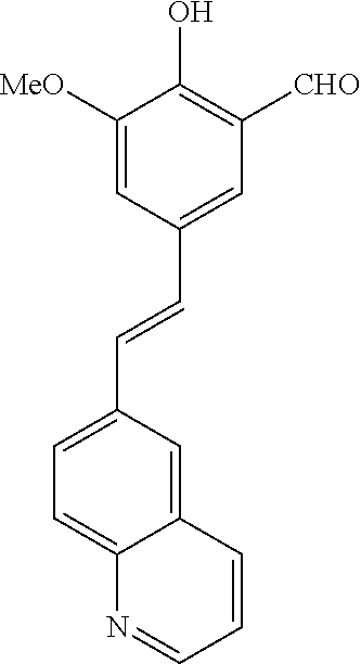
C(=CC1=CC([CHO])=C(O)C([MeO])=C1)C1=CC=C2C(=C1)C=CC=N2
